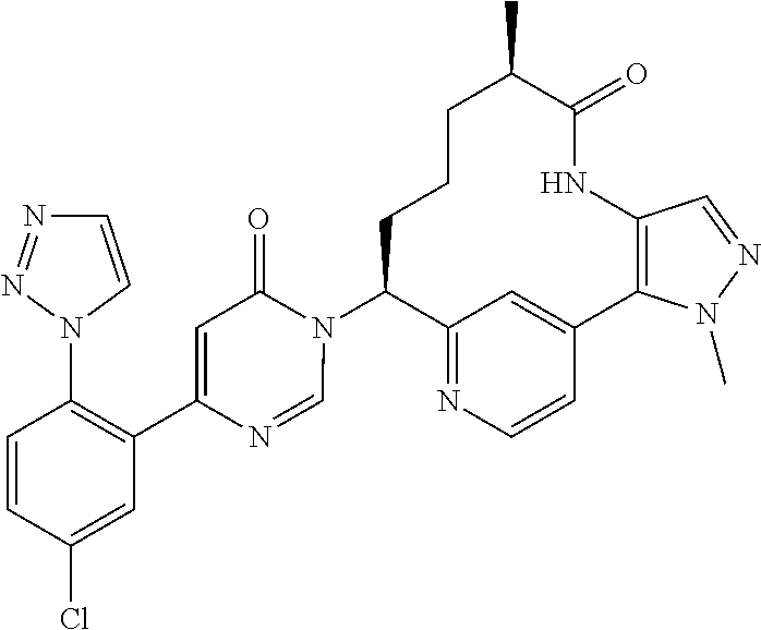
C12=NC=CC(=C1)C1=C(NC(=O)C(C)CCCC2N2C(=O)C=C(C3=C(N4C=CN=N4)C=CC(Cl)=C3)N=C2)C=NN1C
